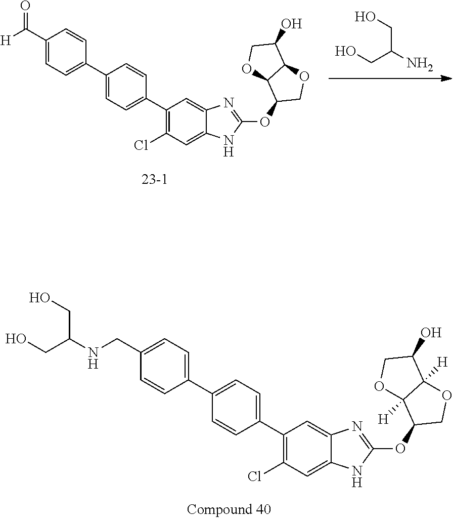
C1(CNC(CO)CO)=CC=C(C2=CC=C(C3=C(Cl)C=C4C(=C3)N=C(OC3COC5([H])C3([H])OCC5O)N4)C=C2)C=C1.C1(C([H])=O)=CC=C(C2=CC=C(C3=C(Cl)C=C4C(=C3)N=C(OC3COC5C3OCC5O)N4)C=C2)C=C1.OCC(N)CO
